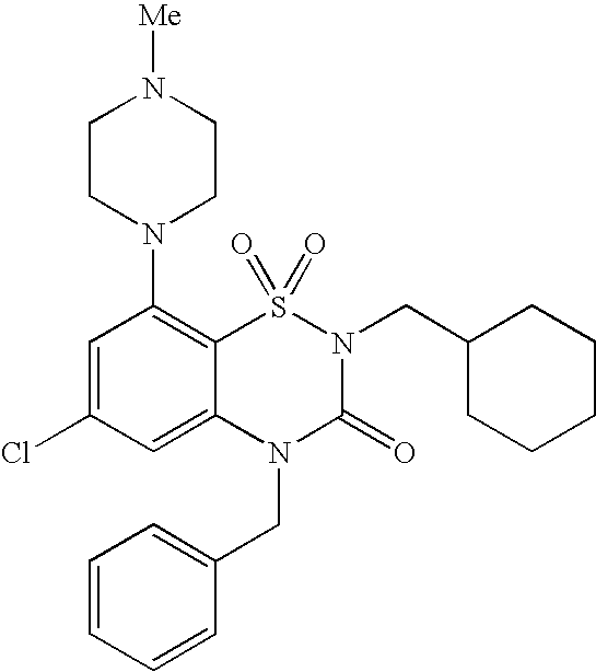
C1=C(Cl)C=C2C(=C1N1CCN([Me])CC1)S(=O)(=O)N(CC1CCCCC1)C(=O)N2CC1=CC=CC=C1
